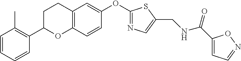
C1=CC=CC(C2OC3=C(CC2)C=C(OC2=NC=C(CNC(C4=CC=NO4)=O)S2)C=C3)=C1C
